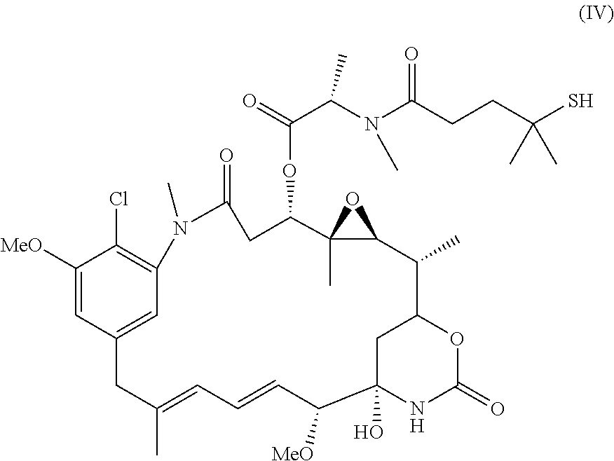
C1([MeO])=CC2=CC(=C1Cl)N(C)C(=O)CC(OC(=O)C(N(C(CCC(S)(C)C)=O)C)C)C1(C)C(C(C)C3CC(O)(C([MeO])C=CC=C(C)C2)NC(=O)O3)O1
